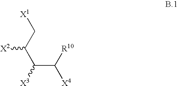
C(C(C([R10])[X4])[X3])(C[X1])[X2]
